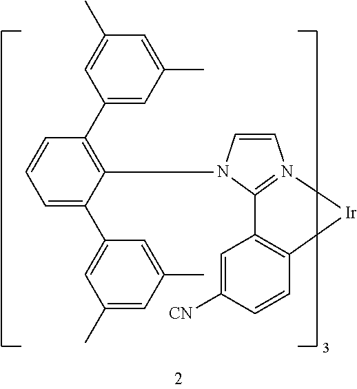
C1(C)=CC(C2=C(N3C=CN4=C3C3=C(C=CC([CN])=C3)[Ir]4)C(C3=CC(C)=CC(C)=C3)=CC=C2)=CC(C)=C1
